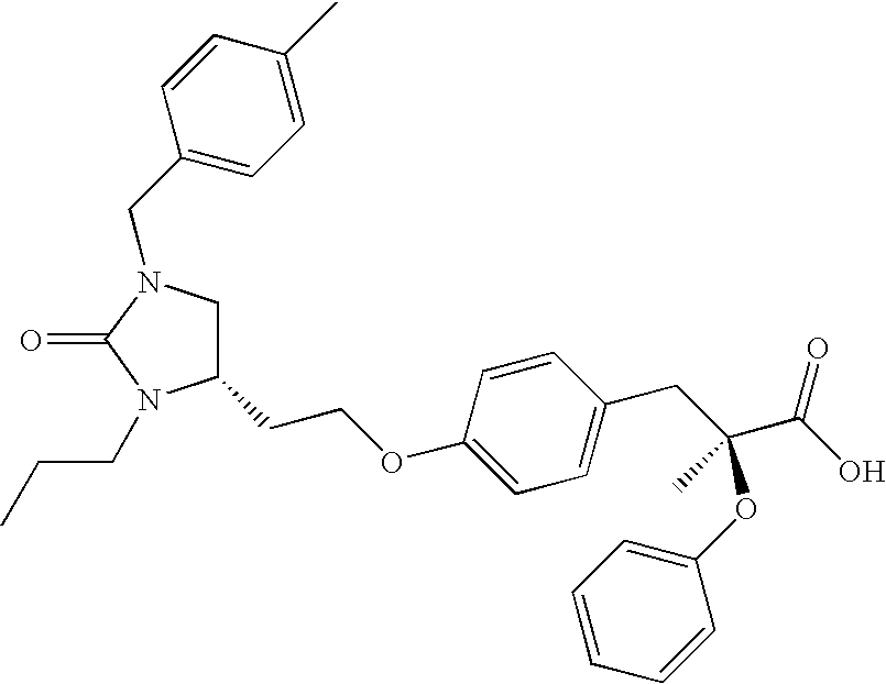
C1(CCOC2=CC=C(CC(C(O)=O)(C)OC3=CC=CC=C3)C=C2)CN(CC2=CC=C(C)C=C2)C(=O)N1CCC
